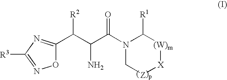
O1C(C(C(C(N2C[Z][X][(W)m]C2[R1])=O)N)[R2])=NC([R3])=N1
